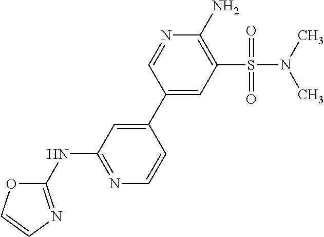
N1=C(NC2=NC=CO2)C=C(C2=CC(S(N(C)C)(=O)=O)=C(N)N=C2)C=C1
